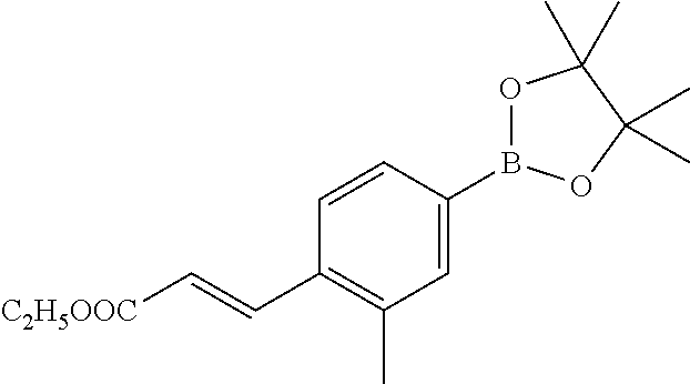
C1=C(B2OC(C)(C)C(C)(C)O2)C=CC(C=C[C2H5OOC])=C1C
